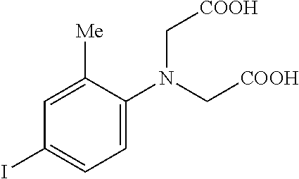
N(C[COOH])(C[COOH])C1=CC=C(I)C=C1[Me]
